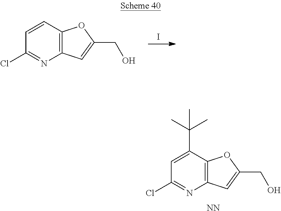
ClC1=NC2=C(OC(CO)=C2)C(C(C)(C)C)=C1.[NN].ClC1=NC2=C(OC(CO)=C2)C=C1.I
